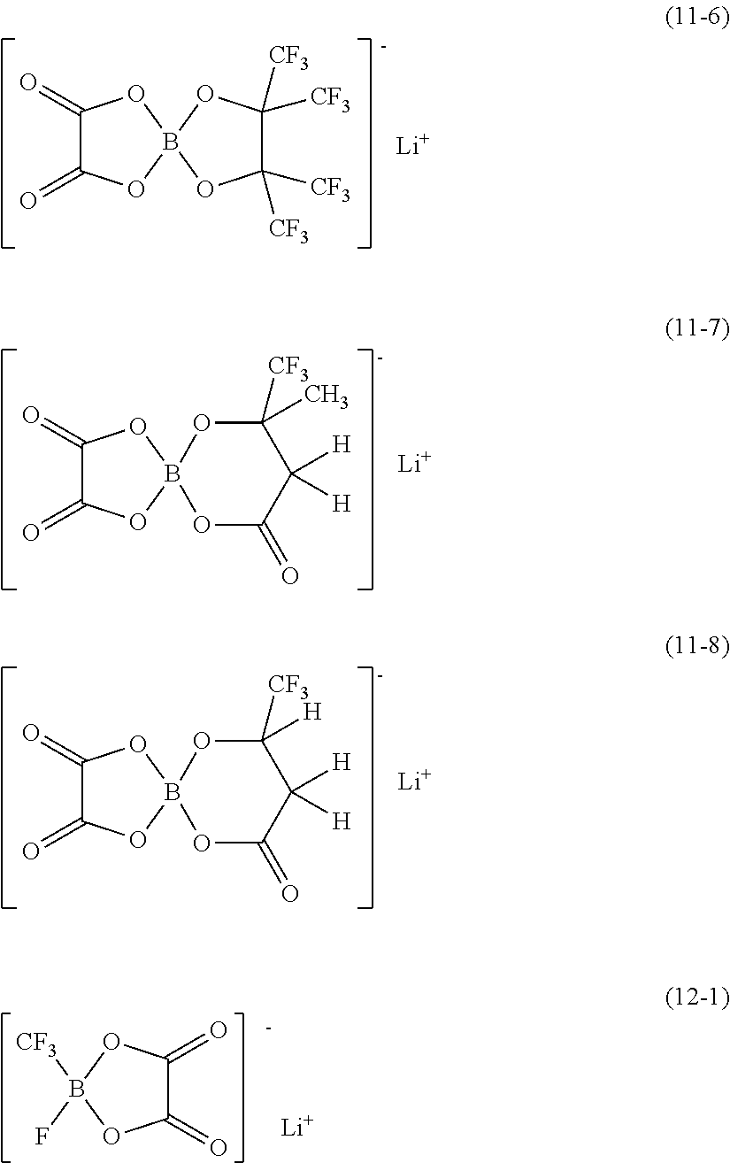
[Li].C1(=O)C(=O)OB2(O1)OC([CF3])([CF3])C([CF3])([CF3])O2.[Li].C1(=O)C(=O)OB2(O1)OC(=O)C([H])([H])C(C)([CF3])O2.[Li].C1(=O)C(=O)OB2(O1)OC(=O)C([H])([H])C([H])([CF3])O2.[Li].FB1([CF3])OC(=O)C(=O)O1
